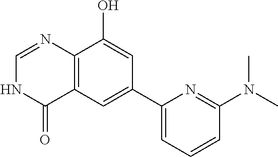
C12=C(C=C(C3=CC=CC(N(C)C)=N3)C=C1O)C(=O)NC=N2
